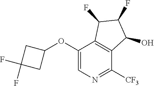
C1(OC2=CN=C([CF3])C3=C2C(F)C(F)C3O)CC(F)(F)C1
